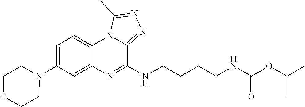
N1(C2=CC=C3C(=C2)N=C(NCCCCNC(OC(C)C)=O)C2=NN=C(C)N32)CCOCC1
